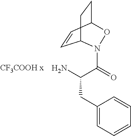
C1=CC2CCC1N(C(=O)C(N)CC1=CC=CC=C1)O2
